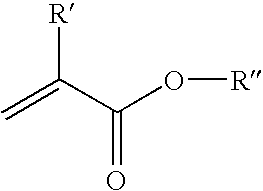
C=C(C(=O)O[R])[R]
